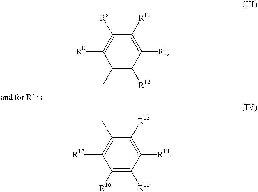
C1(C)=C([R12])C([R1])=C([R10])C([R9])=C1[R8].C1([R16])=C([R15])C([R14])=C([R13])C(C)=C1[R17]
